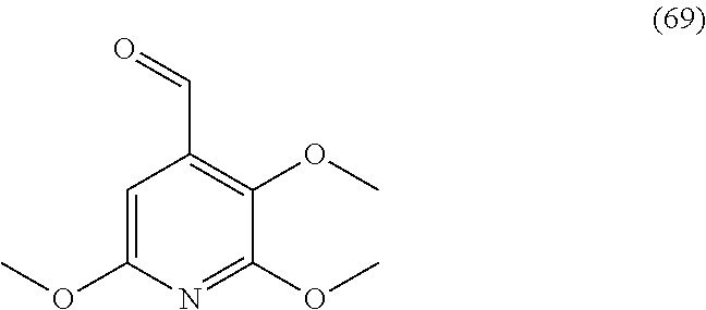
C1=C(OC)N=C(OC)C(OC)=C1C=O
